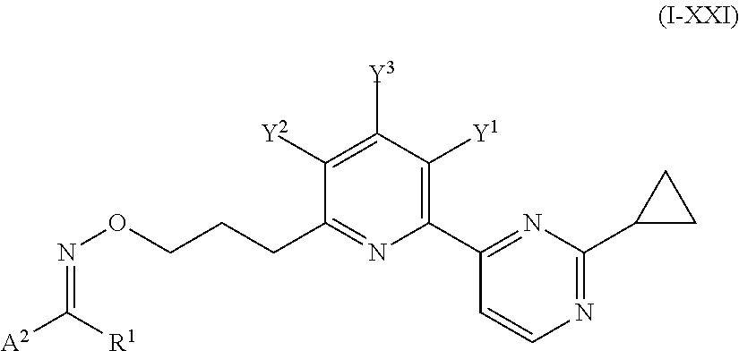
C1(C2=NC(C3CC3)=NC=C2)=C([Y1])C([Y3])=C([Y2])C(CCCON=C([A2])[R1])=N1
